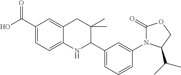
C1(C(O)=O)=CC=C2C(=C1)CC(C)(C)C(C1=CC=CC(N3C(=O)OCC3C(C)C)=C1)N2
